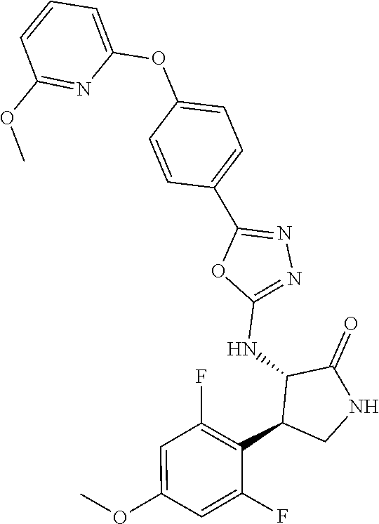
C1(NC2C(C3=C(F)C=C(OC)C=C3F)CNC2=O)=NN=C(C2=CC=C(OC3=CC=CC(OC)=N3)C=C2)O1
